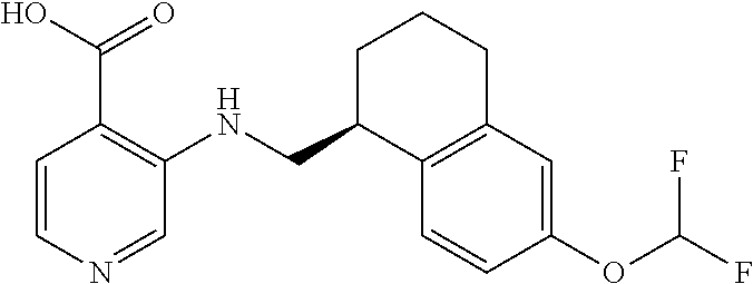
C1=CN=CC(NCC2C3=C(CCC2)C=C(OC(F)F)C=C3)=C1C(O)=O
